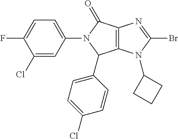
C12=C(N(C3CCC3)C(Br)=N1)C(C1=CC=C(Cl)C=C1)N(C1=CC=C(F)C(Cl)=C1)C2=O
